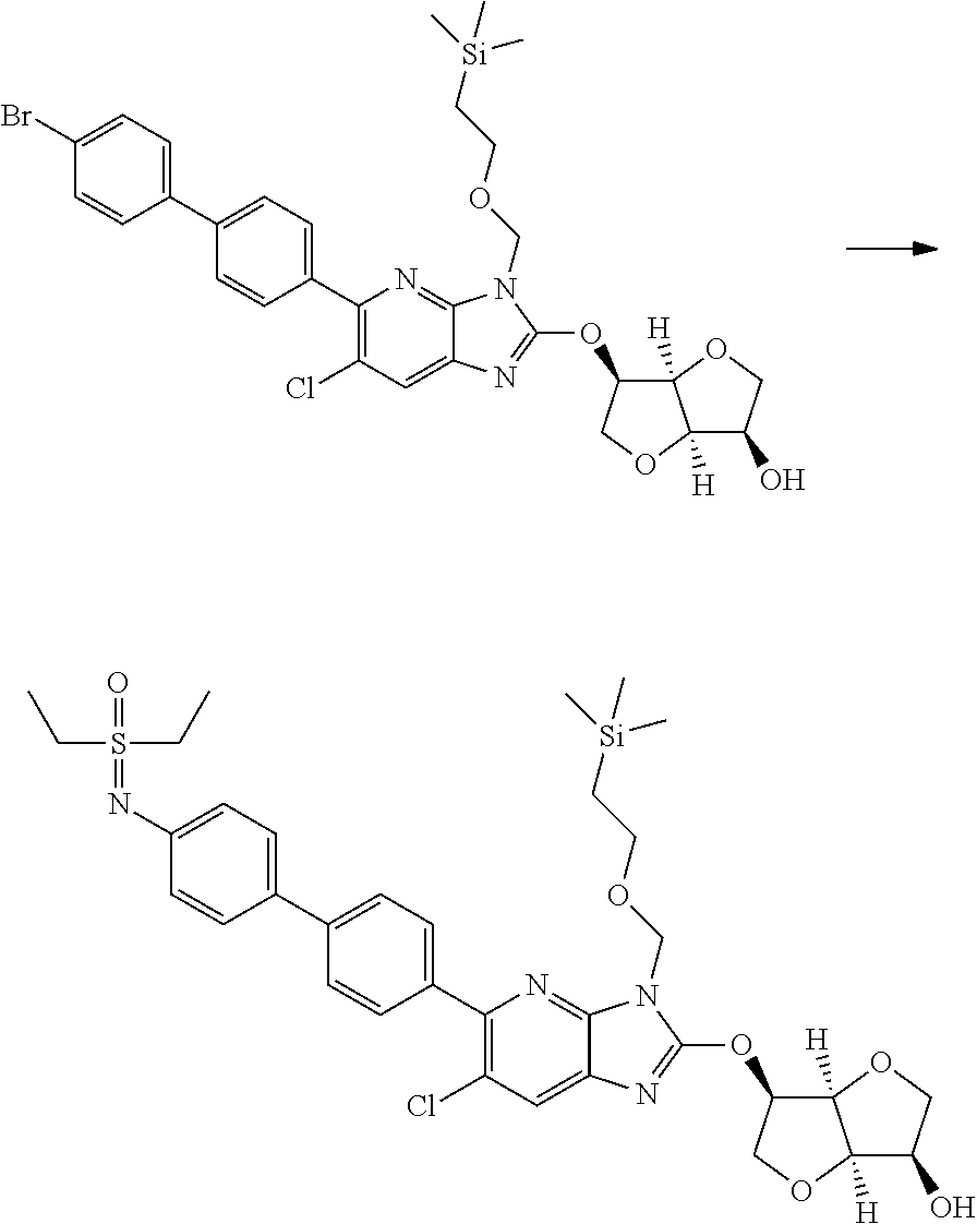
C1(C2=CC=C(Br)C=C2)=CC=C(C2=C(Cl)C=C3C(=N2)N(COCC[Si](C)(C)C)C(OC2C4([H])C([H])(OC2)C(O)CO4)=N3)C=C1.C1=CC(C2=C(Cl)C=C3C(=N2)N(COCC[Si](C)(C)C)C(OC2C4([H])C([H])(OC2)C(O)CO4)=N3)=CC=C1C1=CC=C(N=S(=O)(CC)CC)C=C1
